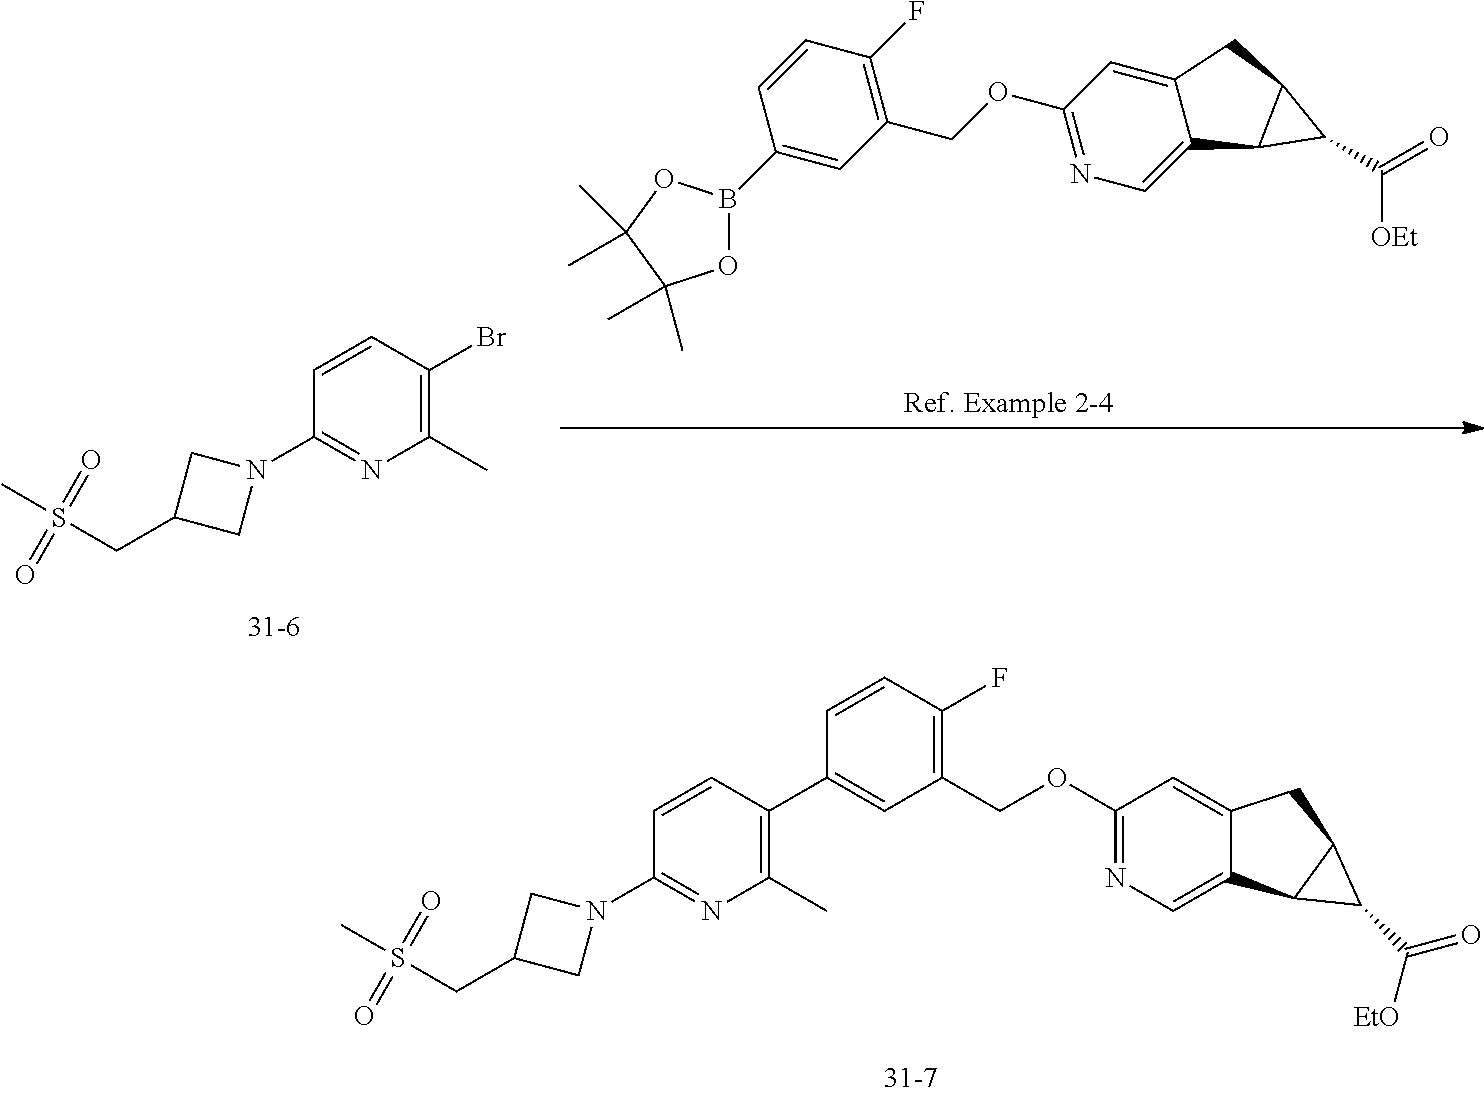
C1=CC(C2=CC(COC3=NC=C4C(=C3)CC3C4C3C([EtO])=O)=C(F)C=C2)=C(C)N=C1N1CC(CS(C)(=O)=O)C1.C1(B2OC(C)(C)C(C)(C)O2)=CC(COC2=NC=C3C(=C2)CC2C3C2C(=O)[OEt])=C(F)C=C1.C1=CC(Br)=C(C)N=C1N1CC(CS(C)(=O)=O)C1
